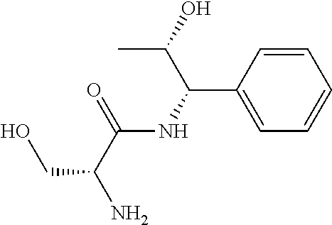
N(C(=O)C(N)CO)C(C1=CC=CC=C1)C(C)O
